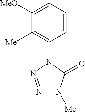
C1([MeO])=CC=CC(N2C(=O)N([Me])N=N2)=C1[Me]
